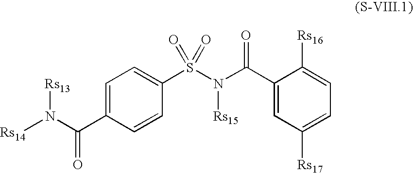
C1=C(C(N([Rs14])[Rs13])=O)C=CC(S(N(C(C2=CC([Rs17])=CC=C2[Rs16])=O)[Rs15])(=O)=O)=C1
